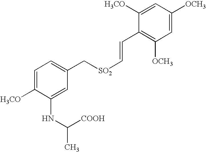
C1=C([H3CO])C(NC([COOH])C)=CC(C[SO2]C=CC2=C([OCH3])C=C([OCH3])C=C2[H3CO])=C1
